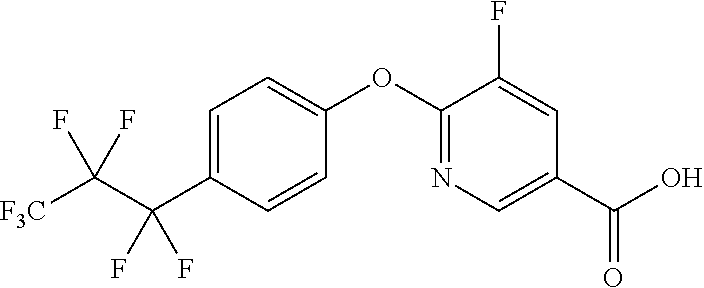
C1=C(C(C([F3C])(F)F)(F)F)C=CC(OC2=NC=C(C(O)=O)C=C2F)=C1
